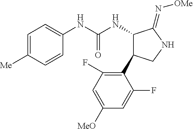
C1=C([Me])C=CC(NC(NC2C(=N[OMe])NCC2C2=C(F)C=C([OMe])C=C2F)=O)=C1
